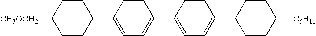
C1CC([C5H11])CCC1C1=CC=C(C2=CC=C(C3CCC([CH3OCH2])CC3)C=C2)C=C1
